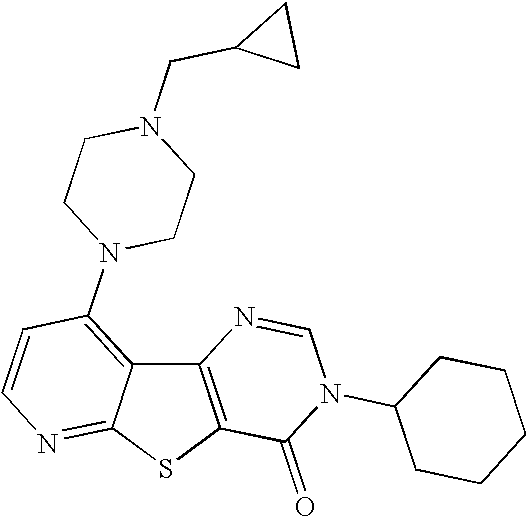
C12=C(SC3=NC=CC(N4CCN(CC5CC5)CC4)=C13)C(=O)N(C1CCCCC1)C=N2
